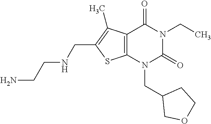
C12=C(N(CC3COCC3)C(=O)N(CC)C1=O)SC(CNCCN)=C2C
